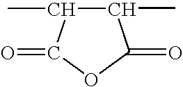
C1(=O)OC(=O)C(C)C1C
